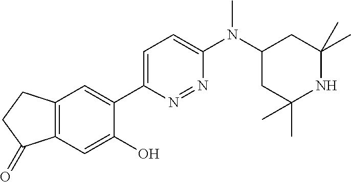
C12=C(C=C(O)C(C3=CC=C(N(C4CC(C)(C)NC(C)(C)C4)C)N=N3)=C1)C(=O)CC2
